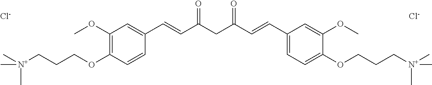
C1(OCCC[N+](C)(C)C)=C(OC)C=C(C=CC(CC(=O)C=CC2=CC=C(OCCC[N+](C)(C)C)C(OC)=C2)=O)C=C1.[Cl-].[Cl-]
